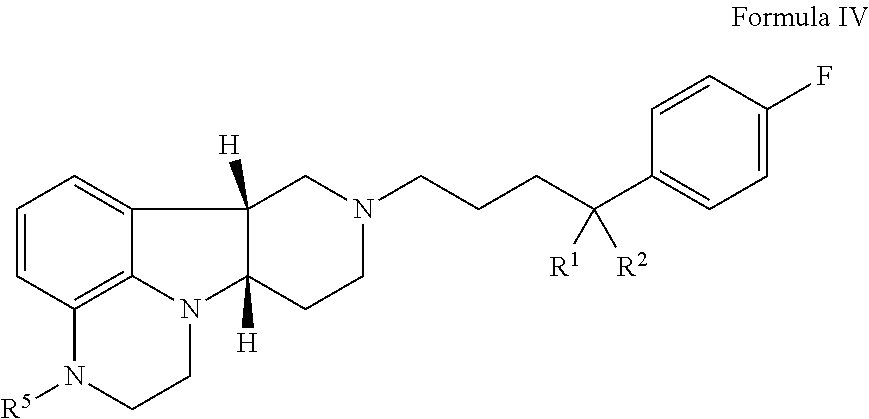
C1=CC2=C3C(=C1)C1([H])C([H])(N3CCN2[R5])CCN(CCCC(C2=CC=C(F)C=C2)([R2])[R1])C1
